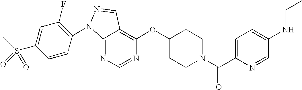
C12=NC=NC(OC3CCN(C(C4=CC=C(NCC)C=N4)=O)CC3)=C1C=NN2C1=C(F)C=C(S(C)(=O)=O)C=C1
